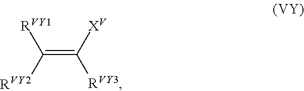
C(=C([XV])[RVY3])([RVY2])[RVY1]
